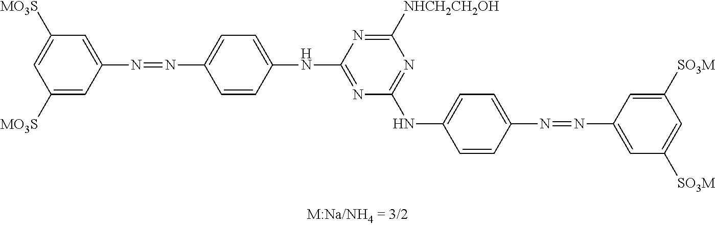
C1([MO3S])=CC([MO3S])=CC(N=NC2=CC=C(NC3=NC(NC4=CC=C(N=NC5=CC([SO3M])=CC([SO3M])=C5)C=C4)=NC([NHCH2CH2OH])=N3)C=C2)=C1
